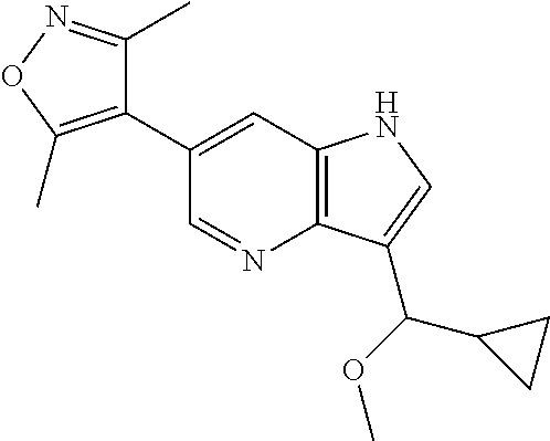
C1(C2=CC3=C(N=C2)C(C(OC)C2CC2)=CN3)=C(C)ON=C1C
